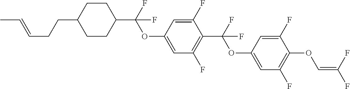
C1CC(C(F)(OC2=CC(F)=C(C(F)(OC3=CC(F)=C(OC=C(F)F)C(F)=C3)F)C(F)=C2)F)CCC1CCC=CC
